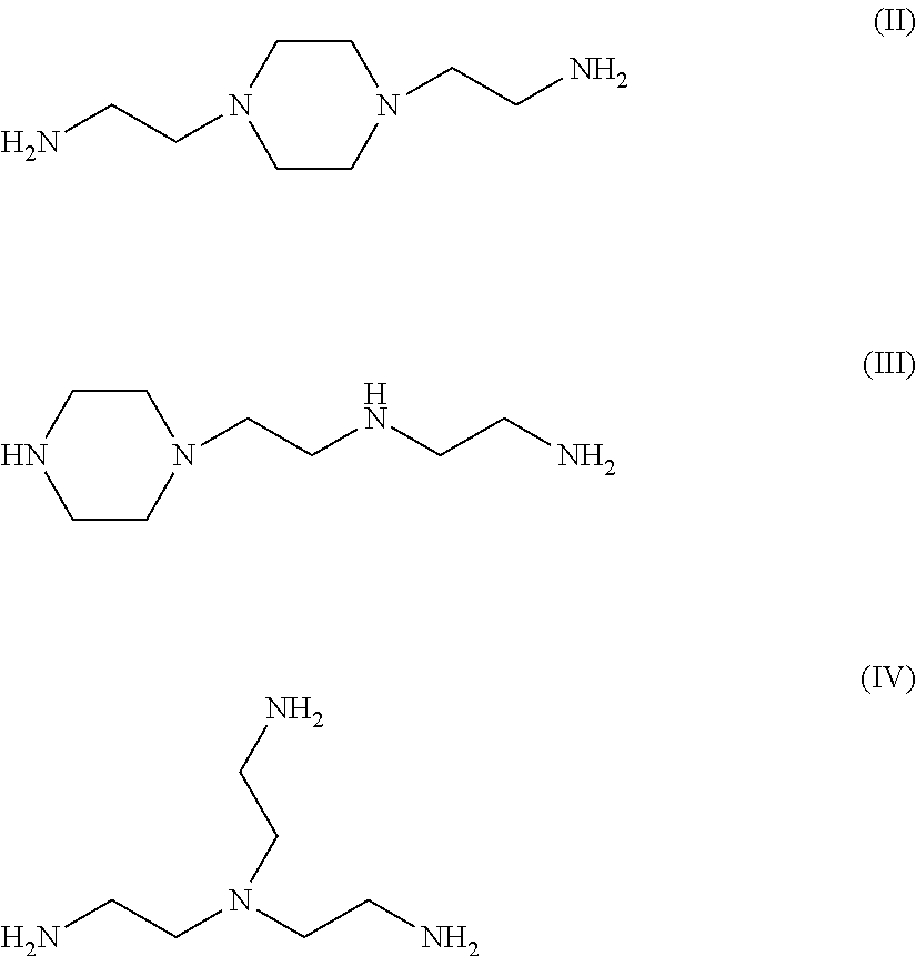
C1CN(CCN)CCN1CCN.C1CNCCN1CCNCCN.NCCN(CCN)CCN
